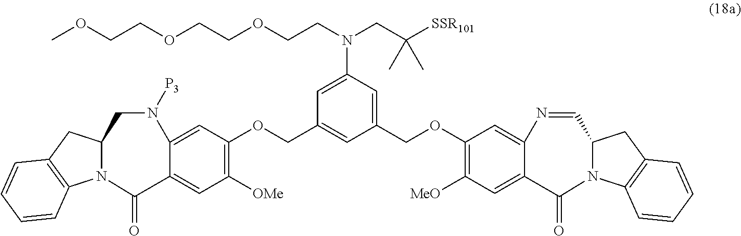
C1(OCC2=CC(COC3=C([MeO])C=C4C(=C3)N=CC3N(C5=C(C3)C=CC=C5)C4=O)=CC(N(CCOCCOCCOC)CC([SSR101])(C)C)=C2)=C([OMe])C=C2C(=C1)N([P3])CC1N(C3=C(C1)C=CC=C3)C2=O
